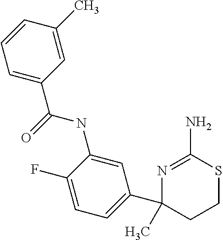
CC1(C2=CC=C(F)C(NC(=O)C3=CC=CC(C)=C3)=C2)N=C(N)SCC1
